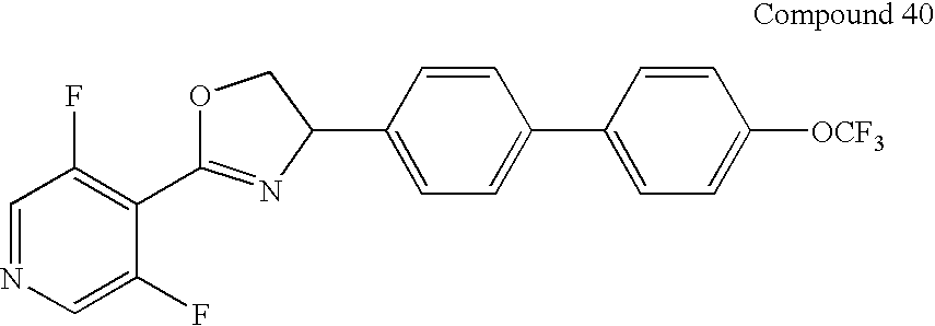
C1=NC=C(F)C(C2=NC(C3=CC=C(C4=CC=C([OCF3])C=C4)C=C3)CO2)=C1F
